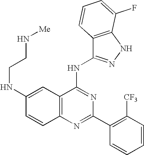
C12=C(N=C(C3=C([CF3])C=CC=C3)N=C1NC1=NNC3=C1C=CC=C3F)C=CC(NCCN[Me])=C2
